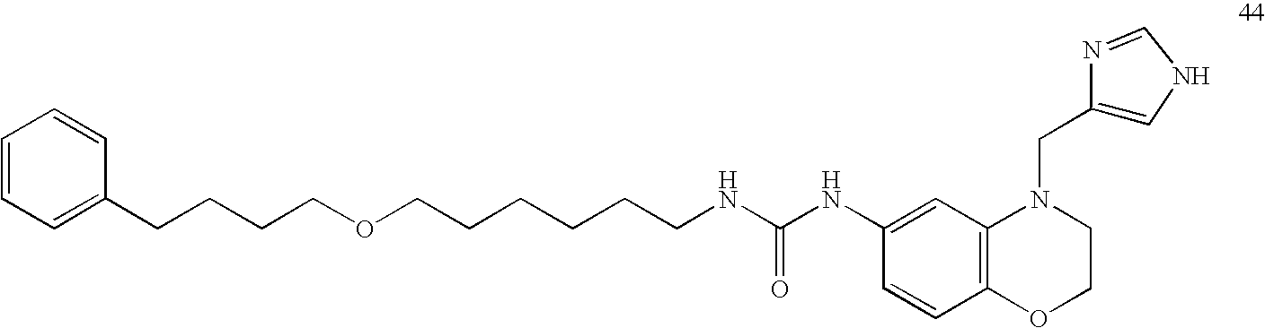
C1(NC(=O)NCCCCCCOCCCCC2=CC=CC=C2)=CC2=C(C=C1)OCCN2CC1=CNC=N1
